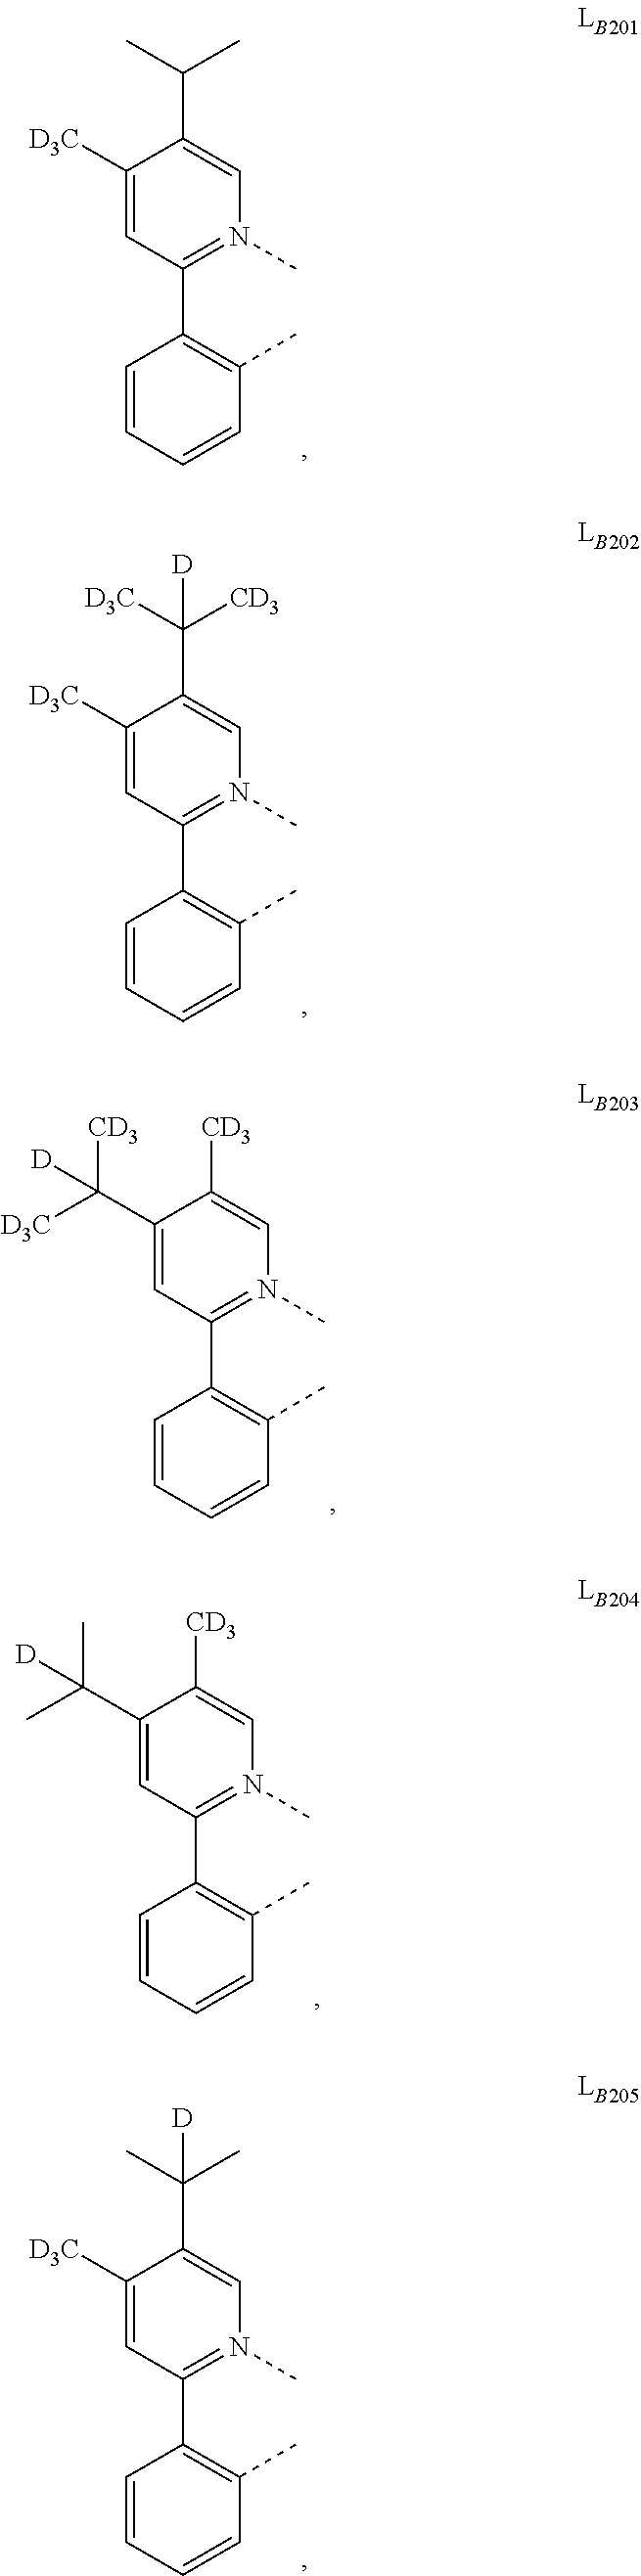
C1(C2=C(C)C=CC=C2)=N(C)C=C(C(C)C)C([D3C])=C1.C1(C2=C(C)C=CC=C2)=N(C)C=C(C([D3C])([CD3])[D])C([D3C])=C1.C1(C2=C(C)C=CC=C2)=N(C)C=C([CD3])C(C([D3C])([CD3])[D])=C1.C1(C2=C(C)C=CC=C2)=N(C)C=C([CD3])C(C(C)(C)[D])=C1.C1(C2=C(C)C=CC=C2)=N(C)C=C(C(C)(C)[D])C([D3C])=C1
